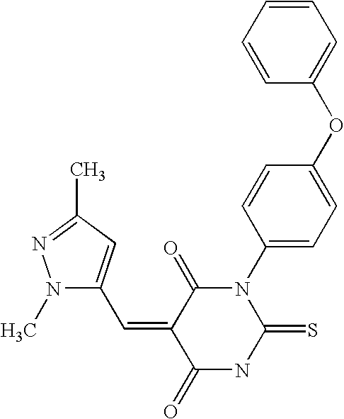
C1=CC=CC(OC2=CC=C(N3C(=O)C(=CC4=CC(C)=NN4C)C(=O)NC3=S)C=C2)=C1
